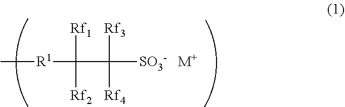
C[R1]C(C([SO3-   M+])([Rf3])[Rf4])([Rf1])[Rf2]
